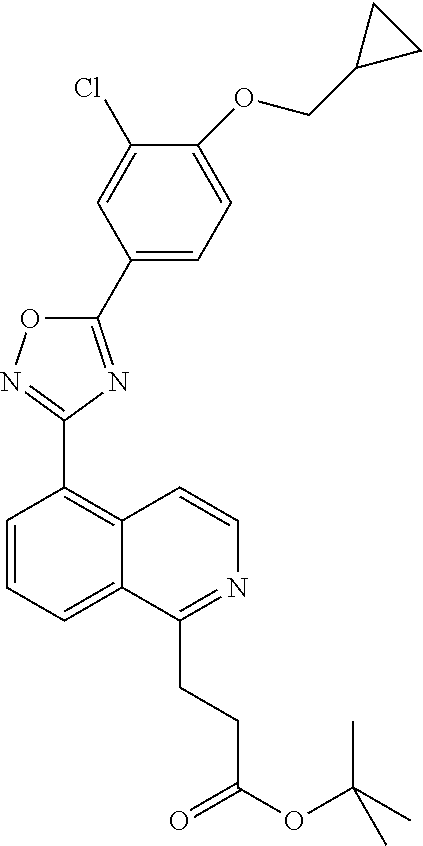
C1=CC=C2C(=C1C1=NOC(C3=CC=C(OCC4CC4)C(Cl)=C3)=N1)C=CN=C2CCC(=O)OC(C)(C)C
